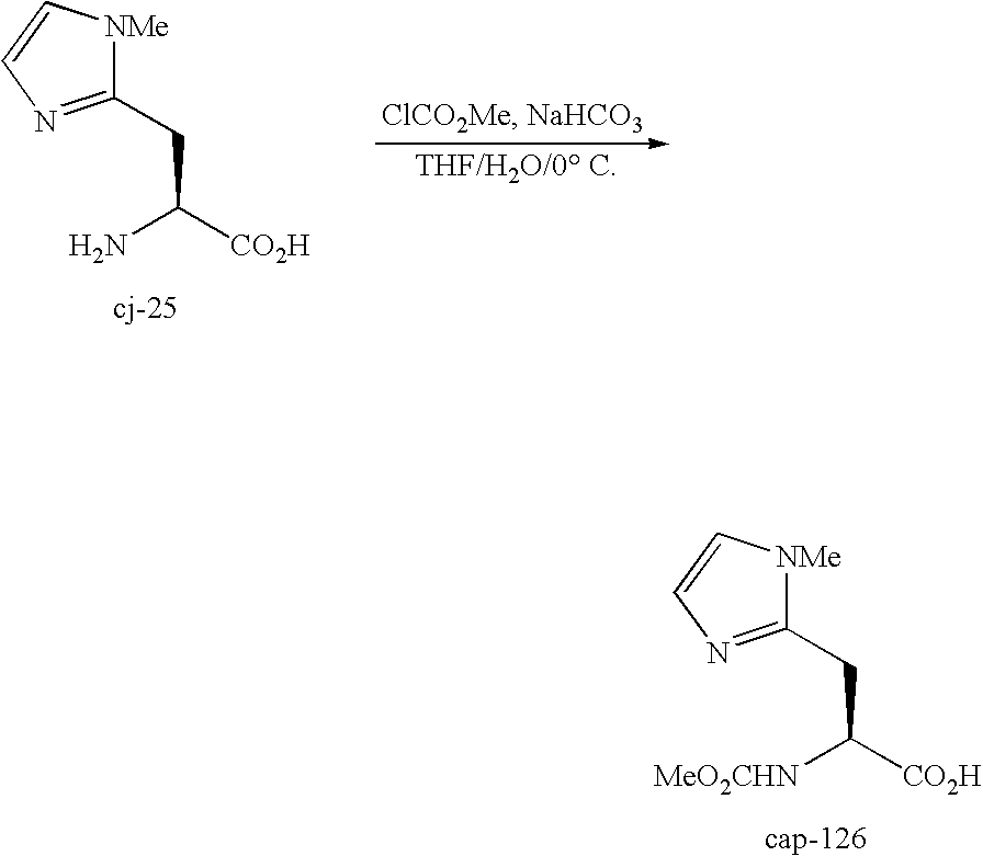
C1(CC([CO2H])[MeO2CHN])=NC=C[NMe]1.C1(CC([CO2H])N)=NC=C[NMe]1
